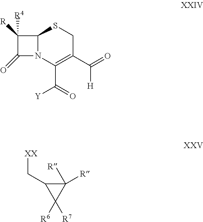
C12N(C(C(=O)[Y])=C(C(=O)[H])CS1)C(=O)C2([R])[R4].C1([R])([R])C(C[XX])C1([R6])[R7]
